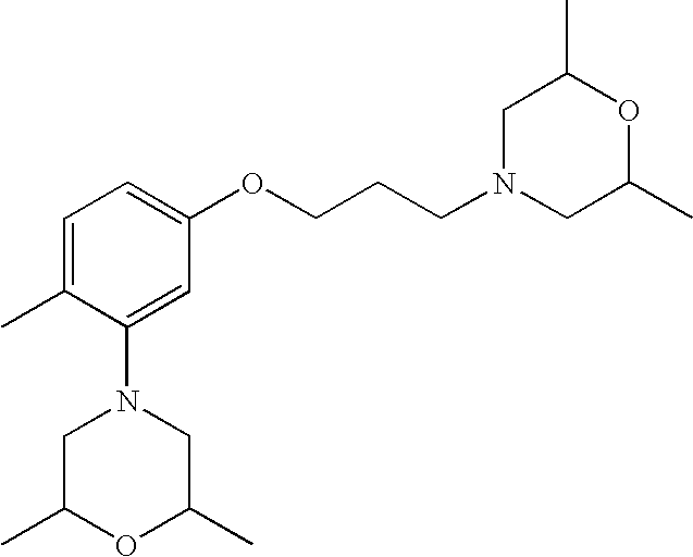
C1=C(C)C(N2CC(C)OC(C)C2)=CC(OCCCN2CC(C)OC(C)C2)=C1
